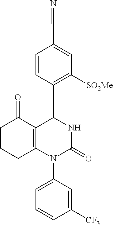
C1([CF3])=CC(N2C3=C(C(C4=C([SO2Me])C=C(C#N)C=C4)NC2=O)C(=O)CCC3)=CC=C1
